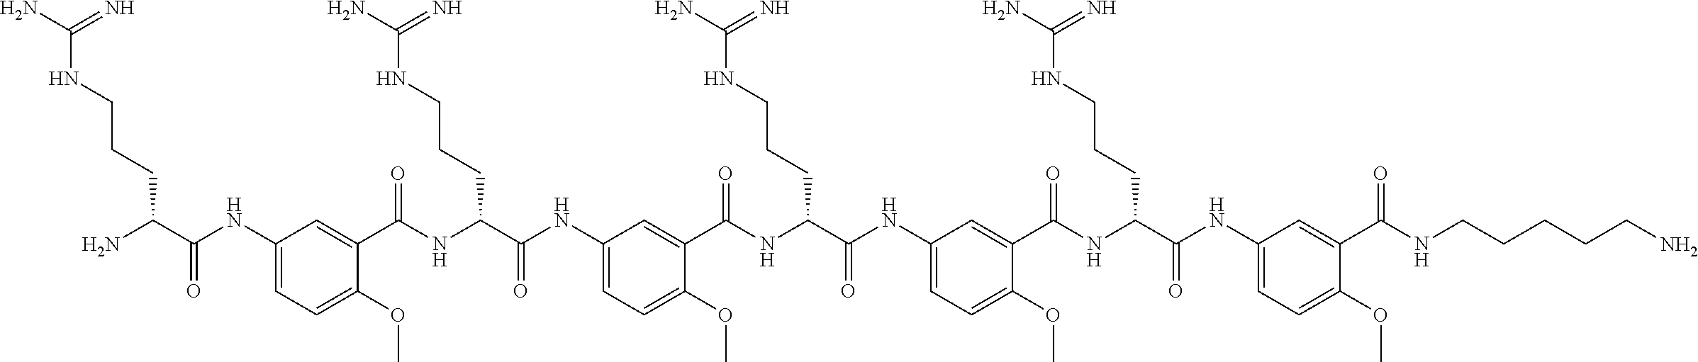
C1(NC(C(N)CCCNC(N)=N)=O)=CC=C(OC)C(C(NC(C(NC2=CC=C(OC)C(C(NC(C(NC3=CC=C(OC)C(C(NC(C(NC4=CC=C(OC)C(C(NCCCCCN)=O)=C4)=O)CCCNC(N)=N)=O)=C3)=O)CCCNC(N)=N)=O)=C2)=O)CCCNC(N)=N)=O)=C1
